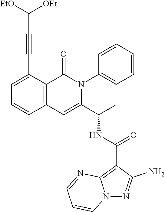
C1=C(C#CC([OEt])[EtO])C2=C(C=C1)C=C(C(C)NC(C1=C3N(N=C1N)C=CC=N3)=O)N(C1=CC=CC=C1)C2=O
